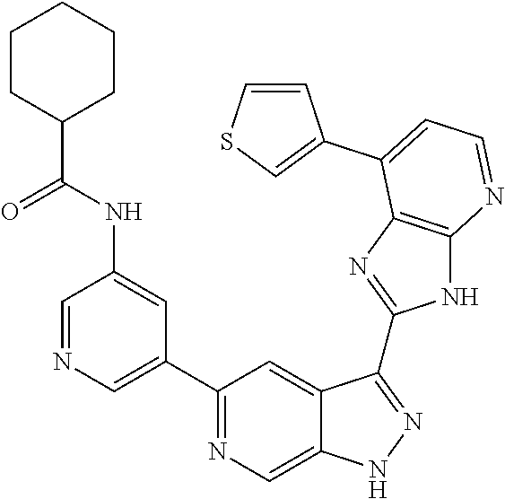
C1=NC=C(C2=NC=C3C(=C2)C(C2=NC4=C(N2)N=CC=C4C2=CSC=C2)=NN3)C=C1NC(=O)C1CCCCC1
